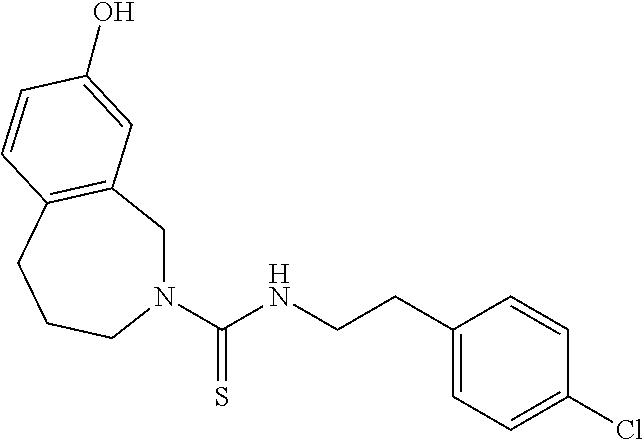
C1(CCNC(N2CC3=C(CCC2)C=CC(O)=C3)=S)=CC=C(Cl)C=C1
